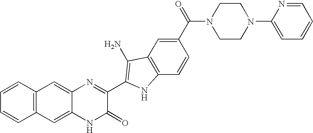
C1=C2C(=CC3=C1C=CC=C3)N=C(C1=C(N)C3=C(C=CC(C(=O)N4CCN(C5=CC=CC=N5)CC4)=C3)N1)C(=O)N2
